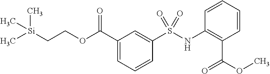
C1(C(OCC[Si](C)(C)C)=O)=CC=CC(S(NC2=C(C(=O)OC)C=CC=C2)(=O)=O)=C1
